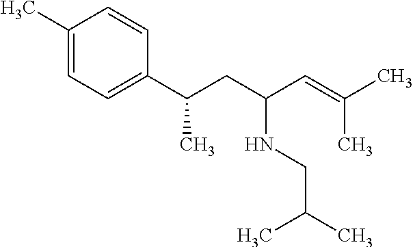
C1(C)=CC=C(C(CC(C=C(C)C)NCC(C)C)C)C=C1
